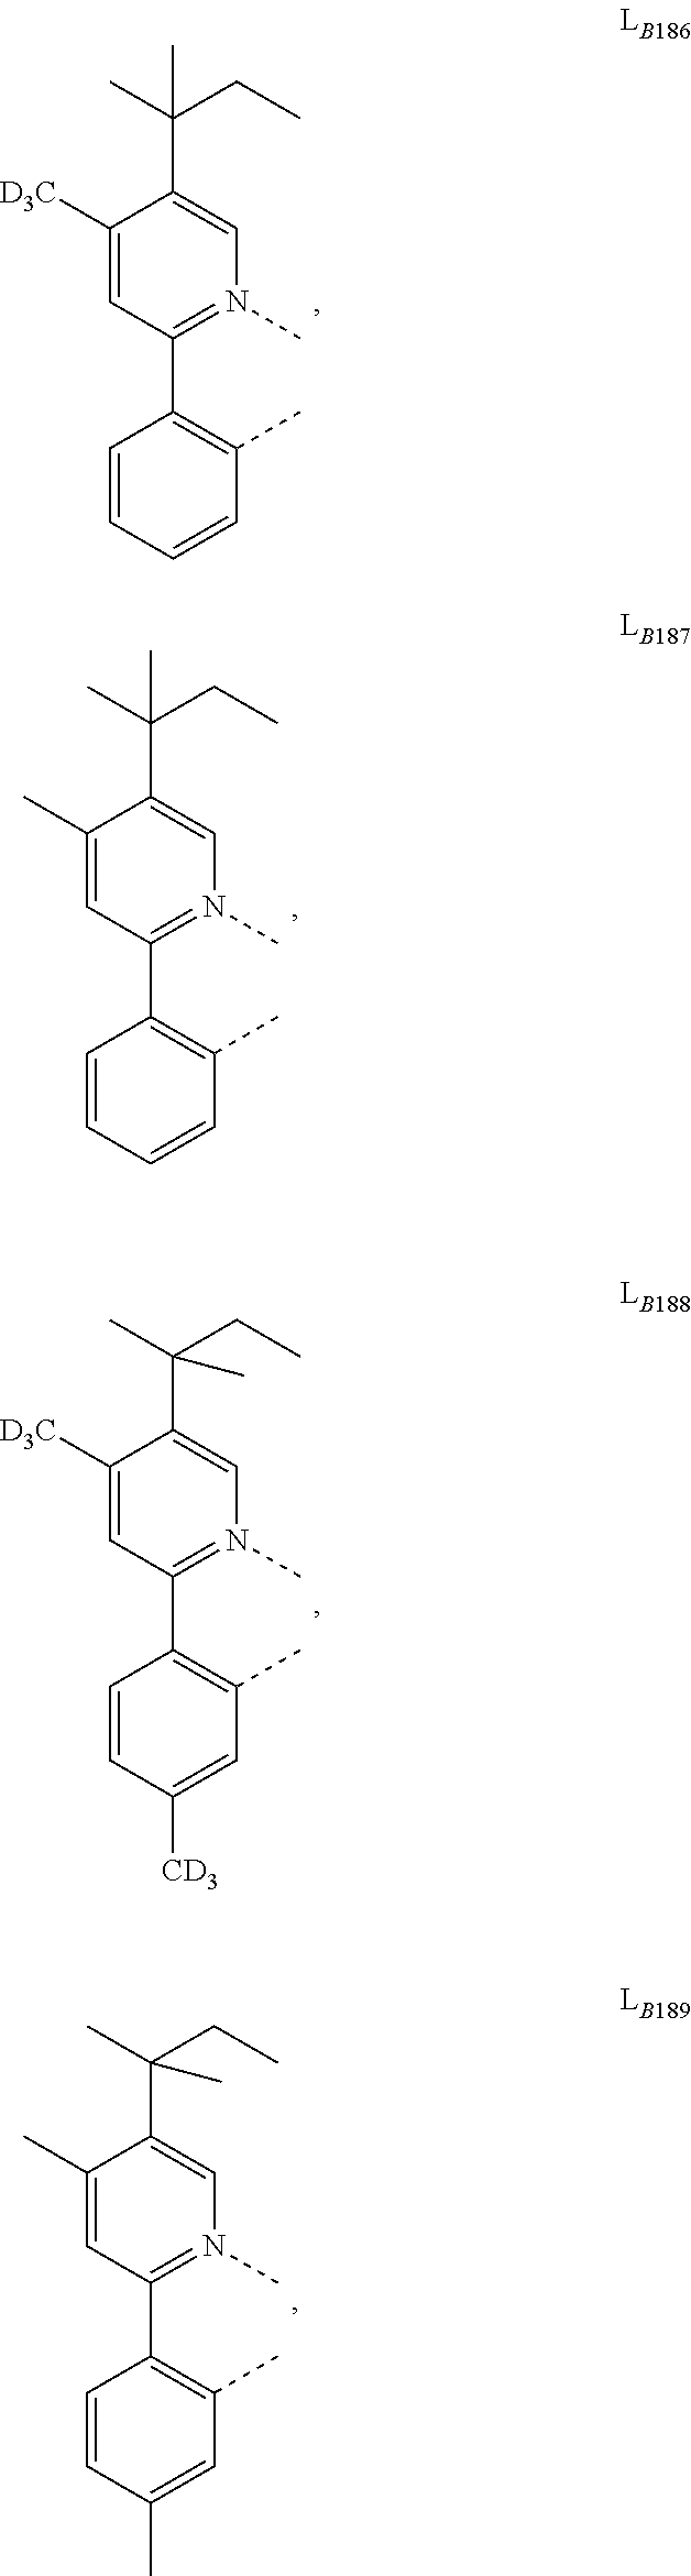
C1=CC=CC(C)=C1C1=N(C)C=C(C(C)(CC)C)C([D3C])=C1.C1=CC=CC(C)=C1C1=N(C)C=C(C(C)(CC)C)C(C)=C1.C1=CC([CD3])=CC(C)=C1C1=N(C)C=C(C(C)(CC)C)C([D3C])=C1.C1=CC(C)=CC(C)=C1C1=N(C)C=C(C(C)(CC)C)C(C)=C1
